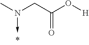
N(CC(O[H])=O)(C)->C
